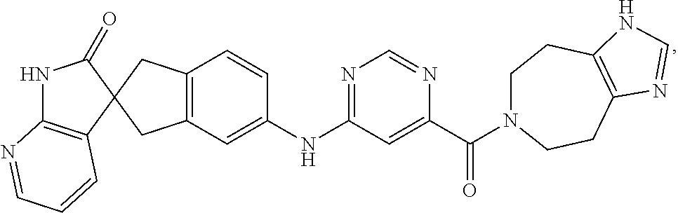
C1(=O)NC2=C(C=CC=N2)C12CC1=C(C2)C=CC(NC2=NC=NC(C(=O)N3CCC4=C(CC3)N=CN4)=C2)=C1
